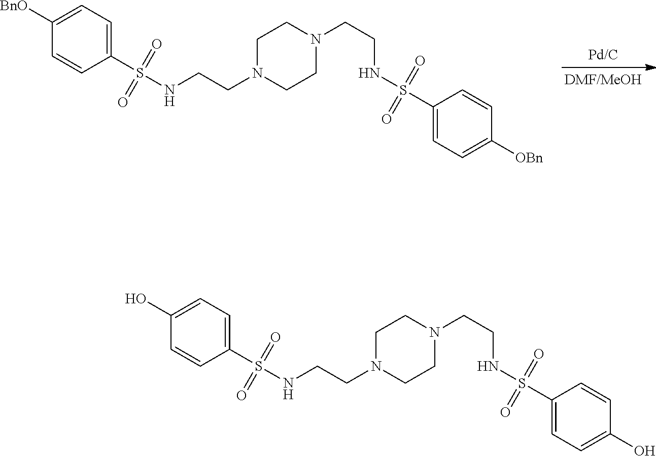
C1([BnO])=CC=C(S(NCCN2CCN(CCNS(C3=CC=C([OBn])C=C3)(=O)=O)CC2)(=O)=O)C=C1.C1(O)=CC=C(S(NCCN2CCN(CCNS(C3=CC=C(O)C=C3)(=O)=O)CC2)(=O)=O)C=C1
